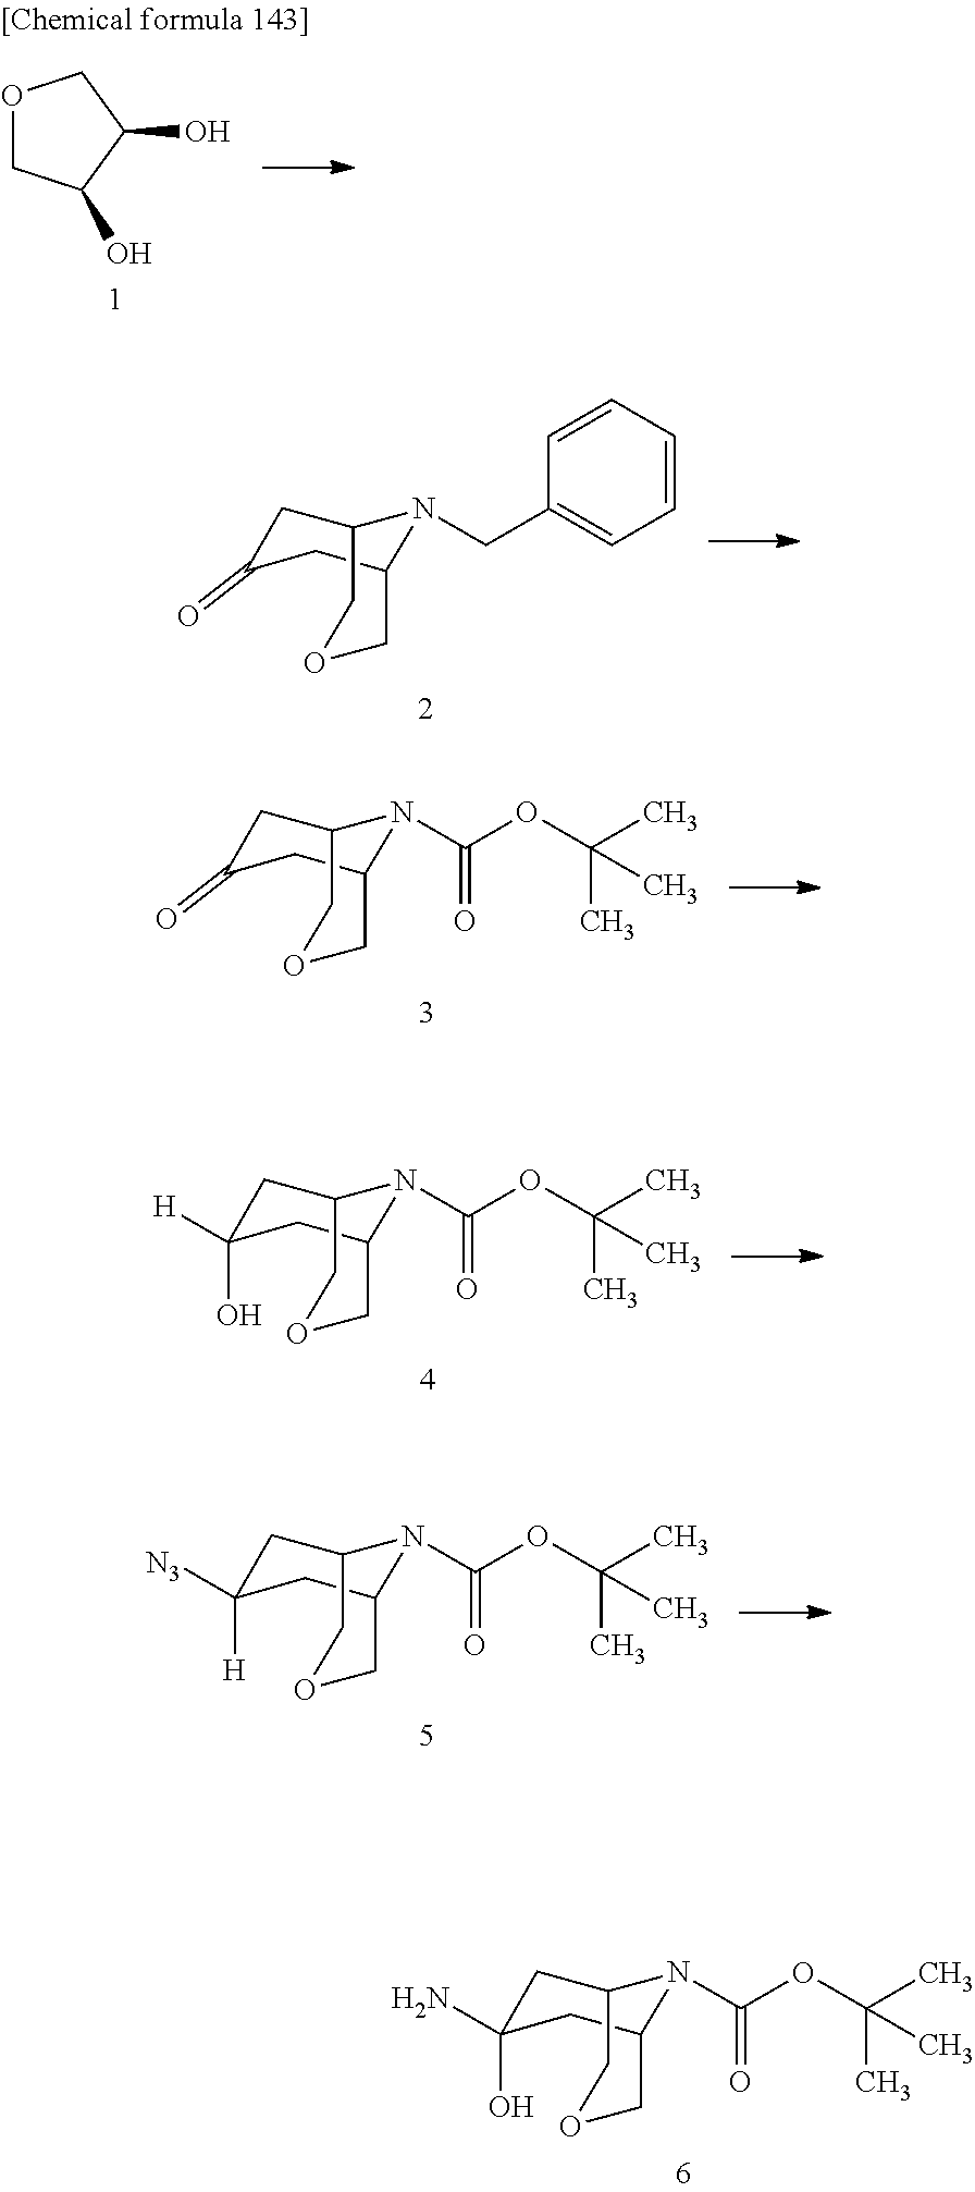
O1CC(O)C(O)C1.C1=CC(CN2C3CC(=O)CC2COC3)=CC=C1.O(C(C)(C)C)C(N1C2CC(=O)CC1COC2)=O.O(C(C)(C)C)C(N1C2CC(O)([H])CC1COC2)=O.O(C(C)(C)C)C(N1C2CC([H])([N3])CC1COC2)=O.O(C(C)(C)C)C(N1C2CC(O)(N)CC1COC2)=O
